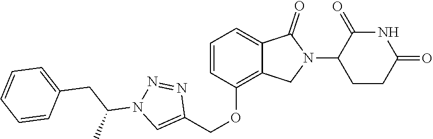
C1=CC(OCC2=CN(C(CC3=CC=CC=C3)C)N=N2)=C2C(=C1)C(=O)N(C1CCC(=O)NC1=O)C2
